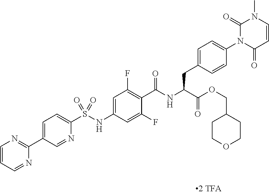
C1=CC(=O)N(C2=CC=C(CC(C(=O)OCC3CCOCC3)NC(=O)C3=C(F)C=C(NS(C4=CC=C(C5=NC=CC=N5)C=N4)(=O)=O)C=C3F)C=C2)C(=O)N1C
